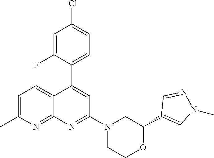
C1(C2=CN(C)N=C2)OCCN(C2=NC3=NC(C)=CC=C3C(C3=CC=C(Cl)C=C3F)=C2)C1
